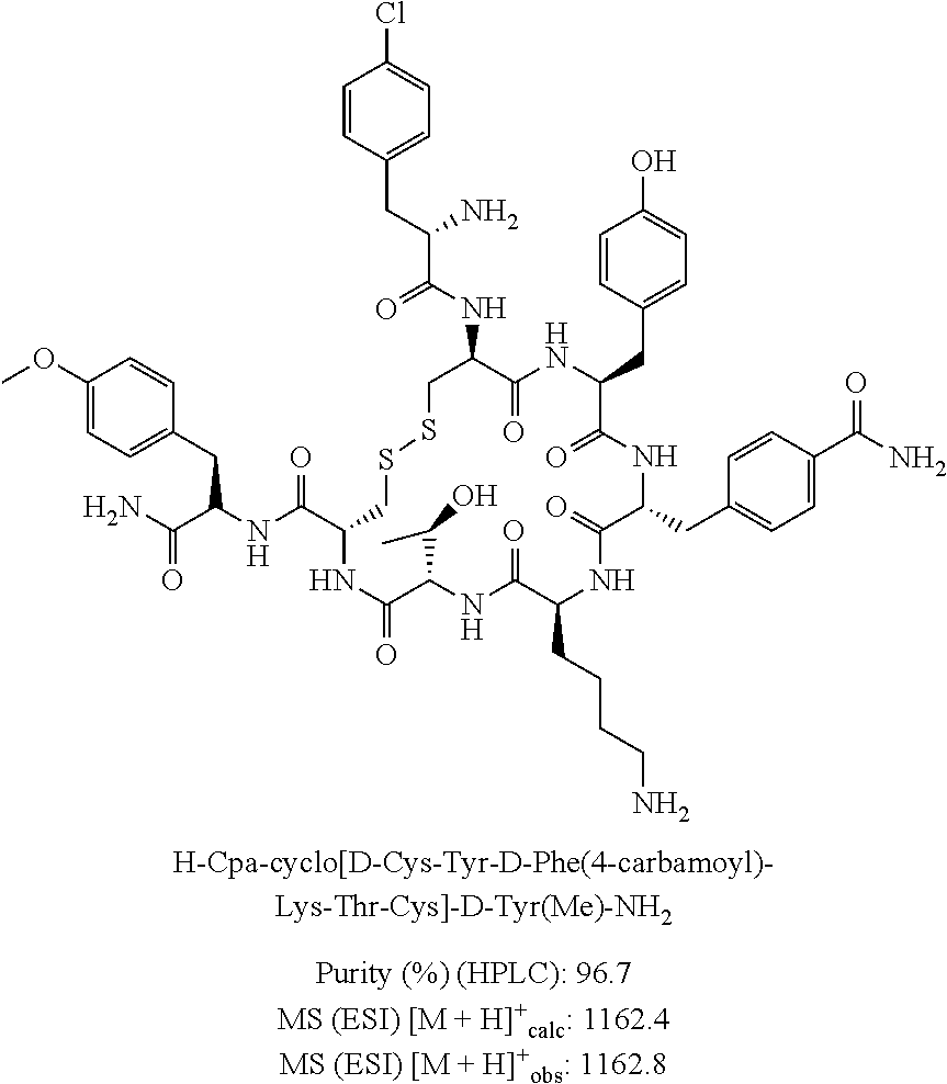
C1=CC(CC(C(NC2C(=O)NC(CC3=CC=C(O)C=C3)C(=O)NC(CC3=CC=C(C(N)=O)C=C3)C(=O)NC(CCCCN)C(=O)NC(C(C)O)C(=O)NC(C(=O)NC(CC3=CC=C(OC)C=C3)C(=O)N)CSSC2)=O)N)=CC=C1Cl
